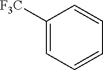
C1([F3C])=CC=CC=C1
